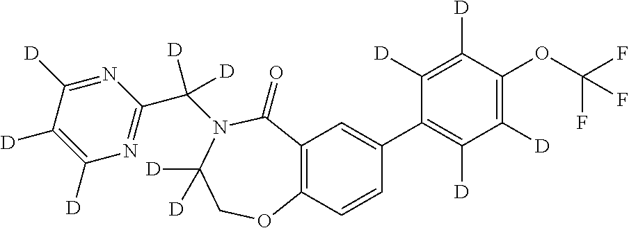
C12=C(C=CC(C3=C([D])C([D])=C(OC(F)(F)F)C([D])=C3[D])=C1)OCC([D])([D])N(C(C1=NC([D])=C([D])C([D])=N1)([D])[D])C2=O
